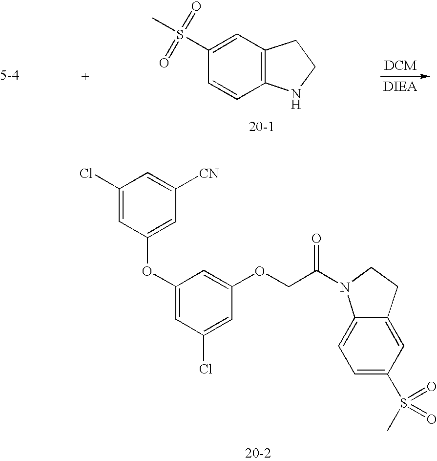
C1(Cl)=CC(OC2=CC(Cl)=CC(OCC(=O)N3C4=CC=C(S(=O)(C)=O)C=C4CC3)=C2)=CC([CN])=C1.C1(S(=O)(C)=O)=CC2=C(C=C1)NCC2
